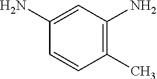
C1=CC(C)=C(N)C=C1N
